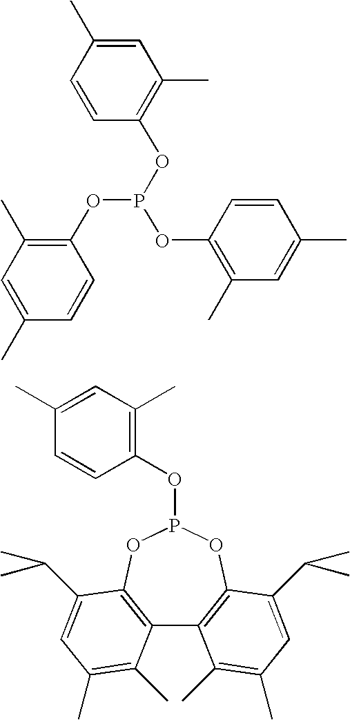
C1=C(C)C=CC(OP(OC2=C(C)C=C(C)C=C2)OC2=C(C)C=C(C)C=C2)=C1C.C12=C(OP(OC3=C(C)C=C(C)C=C3)OC3=C1C(C)=C(C)C=C3C(C)C)C(C(C)C)=CC(C)=C2C
